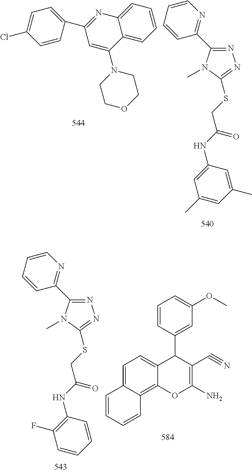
C1=C(Cl)C=CC(C2=NC3=CC=CC=C3C(N3CCOCC3)=C2)=C1.C1=CN=C(C2=NN=C(SCC(NC3=CC(C)=CC(C)=C3)=O)N2C)C=C1.C1=CN=C(C2=NN=C(SCC(NC3=C(F)C=CC=C3)=O)N2C)C=C1.C1=CC=CC2=C3C(=CC=C12)C(C1=CC(OC)=CC=C1)C(C#N)=C(N)O3
